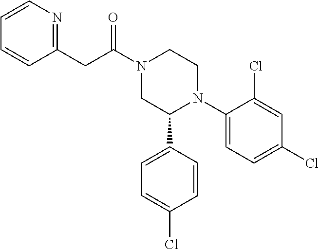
C(C(N1CC(C2=CC=C(Cl)C=C2)N(C2=CC=C(Cl)C=C2Cl)CC1)=O)C1=NC=CC=C1
